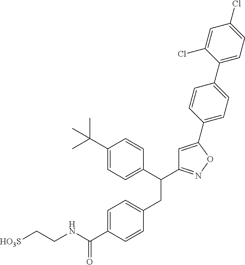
C1(C(C)(C)C)=CC=C(C(CC2=CC=C(C(NCC[HO3S])=O)C=C2)C2=NOC(C3=CC=C(C4=CC=C(Cl)C=C4Cl)C=C3)=C2)C=C1
